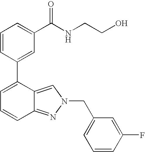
C1=CC(C2=CC=CC3=NN(CC4=CC=CC(F)=C4)C=C23)=CC(C(NCCO)=O)=C1
